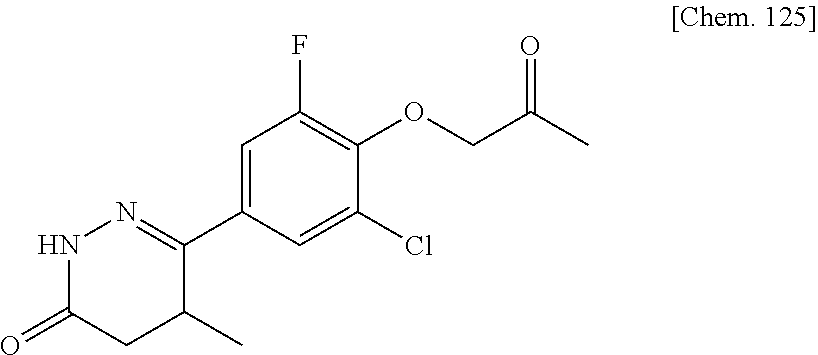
N1C(=O)CC(C)C(C2=CC(F)=C(OCC(C)=O)C(Cl)=C2)=N1
